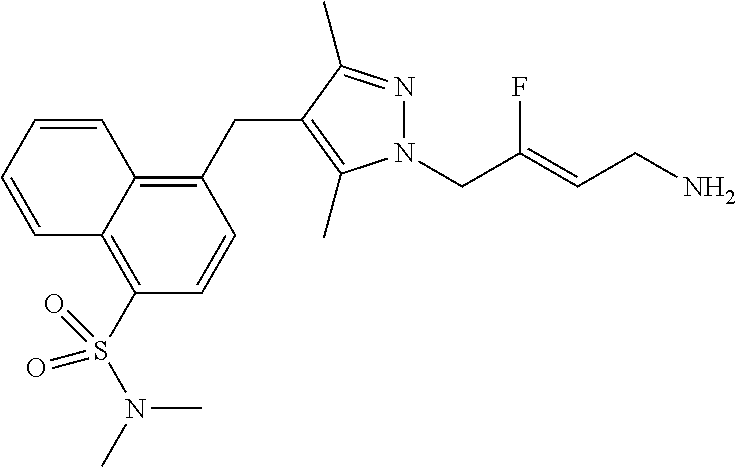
N1(CC(=CCN)F)N=C(C)C(CC2=C3C(=C(S(N(C)C)(=O)=O)C=C2)C=CC=C3)=C1C
